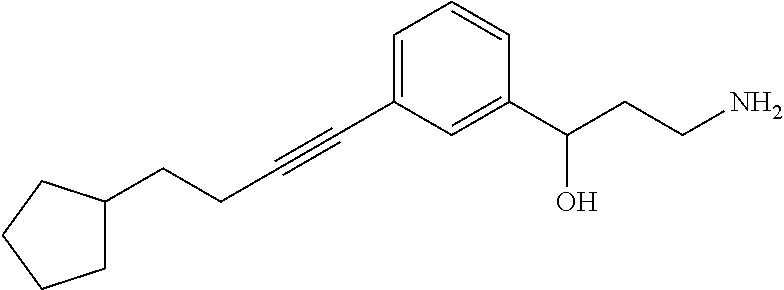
C(#CC1=CC=CC(C(CCN)O)=C1)CCC1CCCC1
